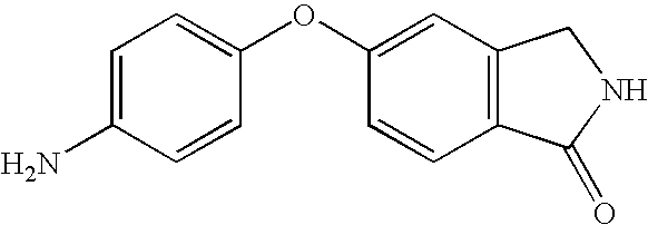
C1=C(N)C=CC(OC2=CC3=C(C=C2)C(=O)NC3)=C1
